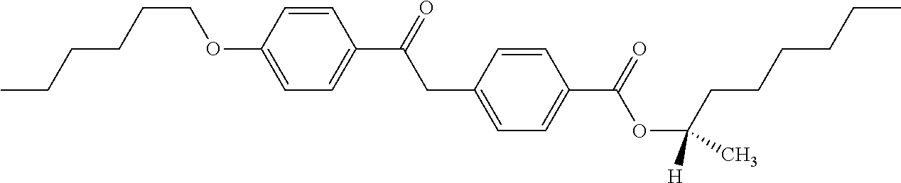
CCCCCCOC1=CC=C(C(CC2=CC=C(C(OC(CCCCCC)(C)[H])=O)C=C2)=O)C=C1
